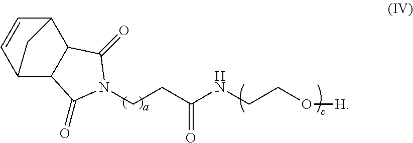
C12C3C(C(C=C1)C2)C(=O)N(CCC(NCCO[H])=O)C3=O
